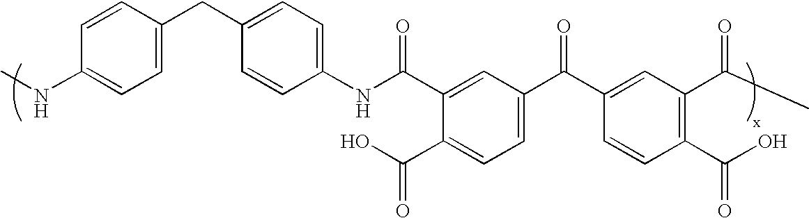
C1=CC(NC)=CC=C1CC1=CC=C(NC(C2=CC(C(C3=CC(C(C)=O)=C(C(O)=O)C=C3)=O)=CC=C2C(O)=O)=O)C=C1
